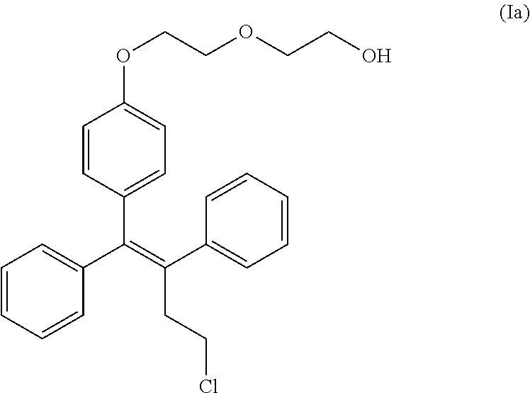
C1=CC(C(C2=CC=CC=C2)=C(CCCl)C2=CC=CC=C2)=CC=C1OCCOCCO
